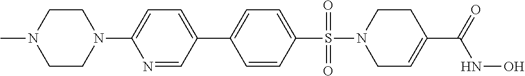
C1=CC(S(=O)(=O)N2CC=C(C(=O)NO)CC2)=CC=C1C1=CC=C(N2CCN(C)CC2)N=C1
